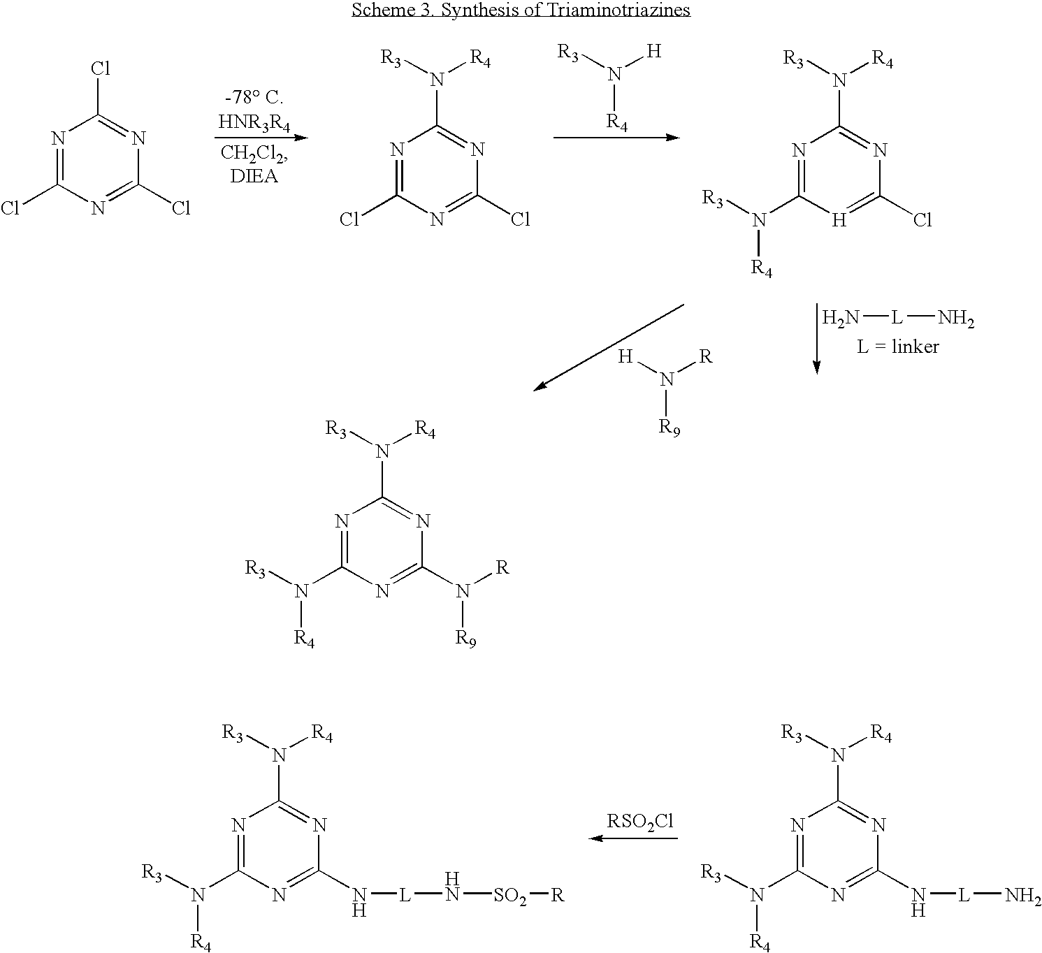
N1=C(Cl)N=C(Cl)N=C1Cl.N1=C(Cl)N=C(Cl)N=C1N([R3])[R4].N([R4])([R3])[H].N1=C(N([R3])[R4])[H]=C(Cl)N=C1N([R3])[R4].N[L]N.N([R9])([H])[R].N1=C(N([R3])[R4])N=C(N([R])[R9])N=C1N([R3])[R4].N1=C(N([R3])[R4])N=C(N[L]N)N=C1N([R3])[R4].N1=C(N([R3])[R4])N=C(N[L]N[SO2][R])N=C1N([R3])[R4]
